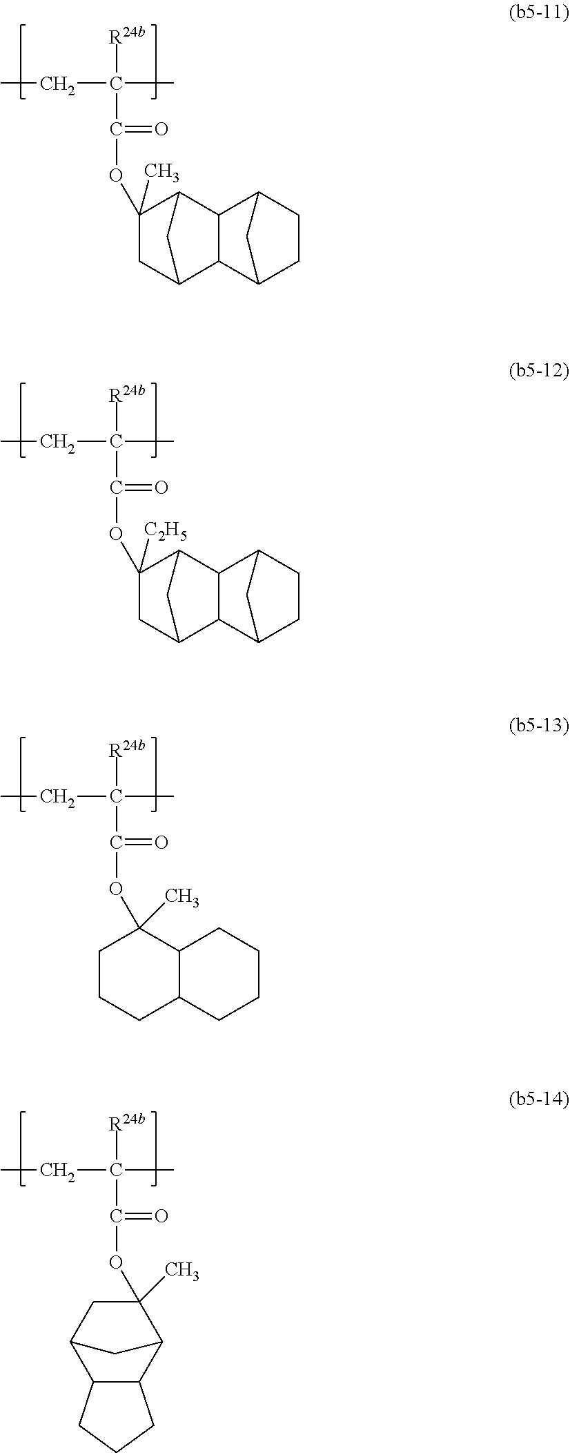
O(C(C(CC)([R24b])C)=O)C1(C)CC2C3C(C1C2)C1CCC3C1.O(C(C(CC)([R24b])C)=O)C1([C2H5])CC2C3C(C1C2)C1CCC3C1.O(C(C(CC)([R24b])C)=O)C1(C)CCCC2C1CCCC2.O(C(C(CC)([R24b])C)=O)C1(C)CC2C3C(C1C2)CCC3
